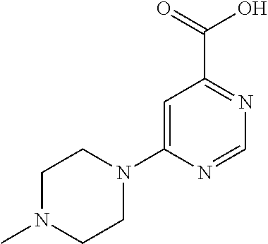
C1=C(N2CCN(C)CC2)N=CN=C1C(=O)O
